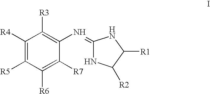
C1([R4])=C([R5])C([R6])=C([R7])C(N=C2NC([R2])C([R1])N2)=C1[R3]
